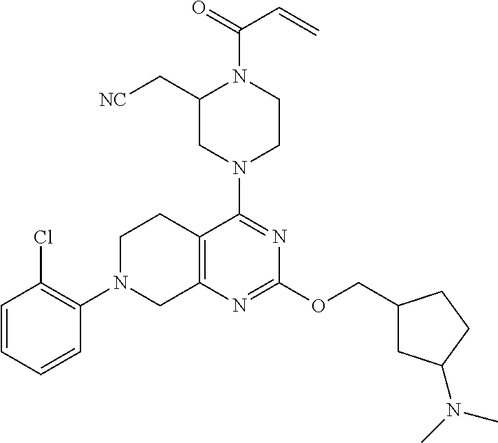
C1=CC=CC(N2CC3=C(CC2)C(N2CCN(C(=O)C=C)C(C[NC])C2)=NC(OCC2CC(N(C)C)CC2)=N3)=C1Cl
